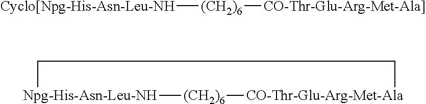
[Cyclo[Npg-His-Asn-Leu-NH][(CH2)6][CO-Thr-Glu-Arg-Met-Ala]].[Npg-His-Asn-Leu-NH]1[(CH2)6][CO-Thr-Glu-Arg-Met-Ala]CC1
